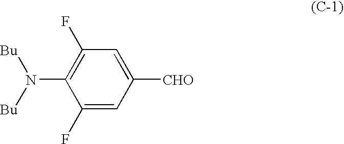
C1(F)=CC([CHO])=CC(F)=C1N([Bu])[Bu]
